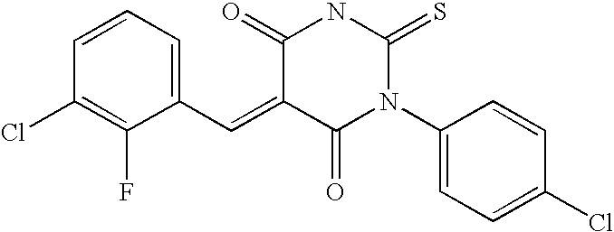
O=C1C(=CC2=CC=CC(Cl)=C2F)C(=O)N(C2=CC=C(Cl)C=C2)C(=S)N1
